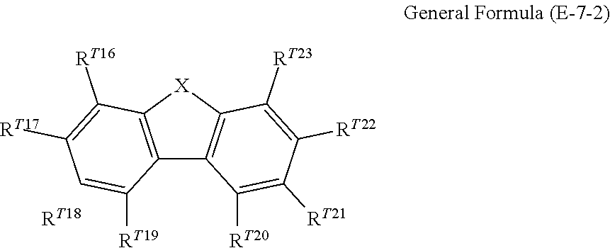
C12=C([X]C3=C1C([RT20])=C([RT21])C([RT22])=C3[RT23])C([RT16])=C([RT17])C=C2[RT19].[RT18]
